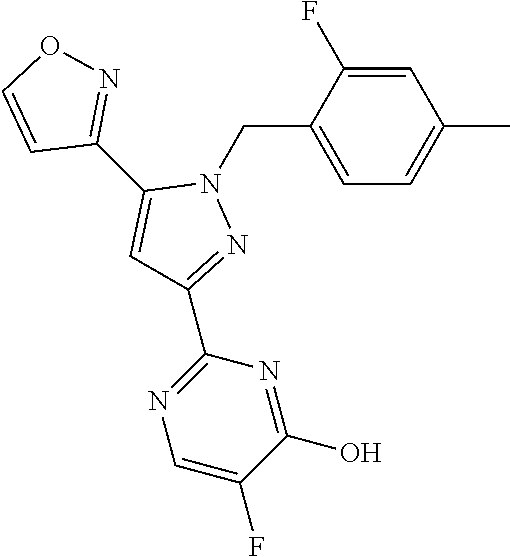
C1=C(F)C(CN2C(C3=NOC=C3)=CC(C3=NC=C(F)C(O)=N3)=N2)=CC=C1C
